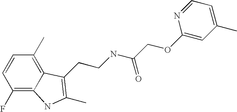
C1(F)=C2C(=C(C)C=C1)C(CCNC(COC1=CC(C)=CC=N1)=O)=C(C)N2
